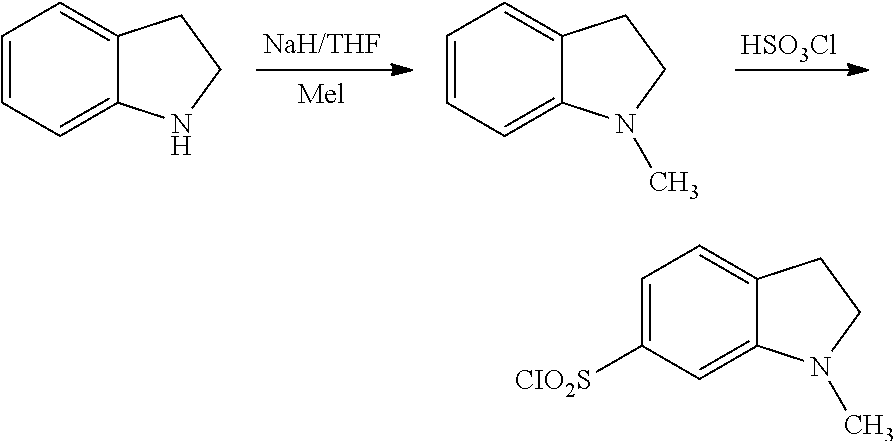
[HSO3Cl].C1=CC=C2C(=C1)CCN2.C1=CC=C2C(=C1)CCN2C.C1=C([CIO2S])C=C2C(=C1)CCN2C
